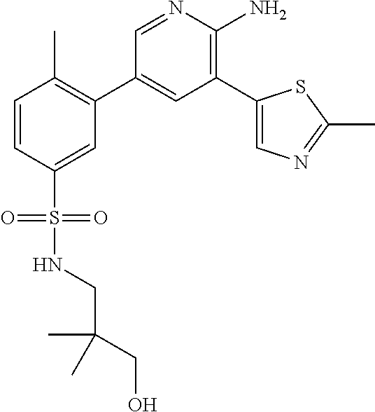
C1=NC(N)=C(C2=CN=C(C)S2)C=C1C1=C(C)C=CC(S(=O)(=O)NCC(CO)(C)C)=C1
